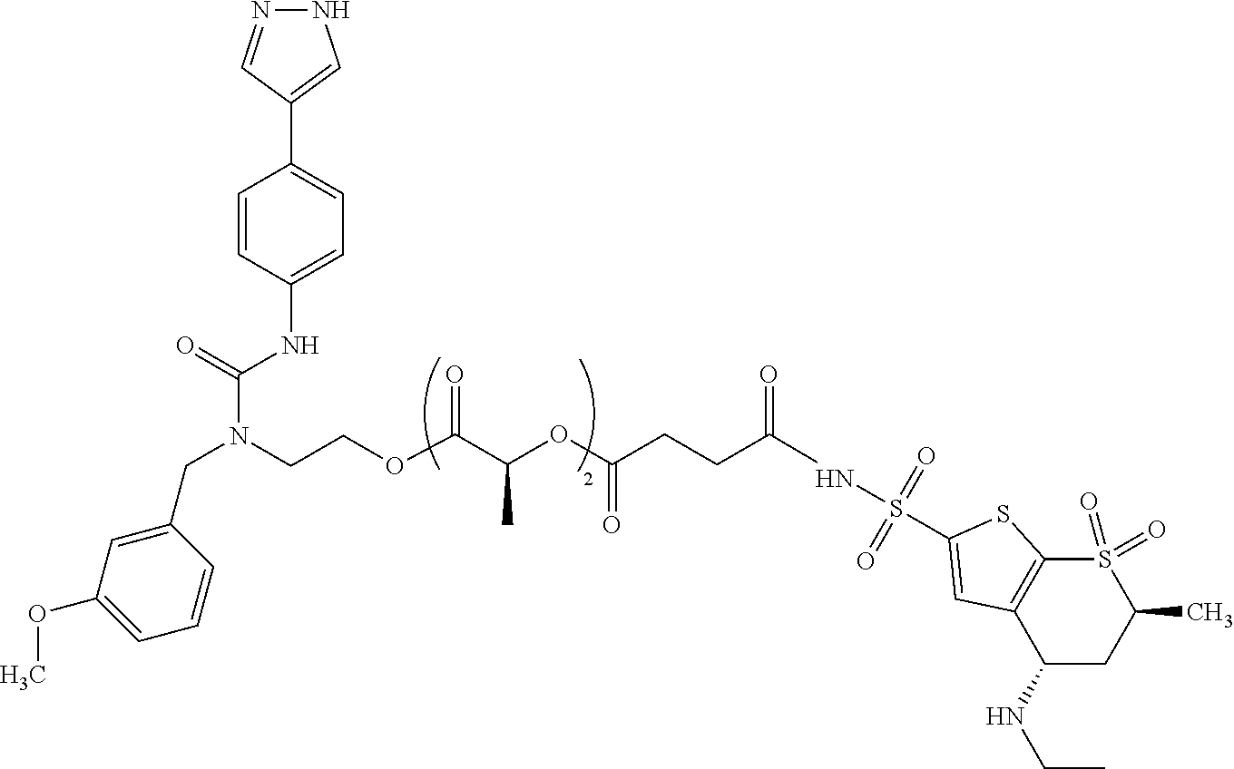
N1N=CC(C2=CC=C(NC(N(CCOC(C(OC(CCC(NS(=O)(=O)C3=CC4=C(S(=O)(=O)C(C)CC4NCC)S3)=O)=O)C)=O)CC3=CC(OC)=CC=C3)=O)C=C2)=C1
